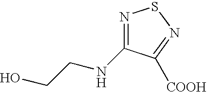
N1=C(NCCO)C([COOH])=NS1
